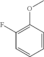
C1(F)=C(OC)C=CC=C1
